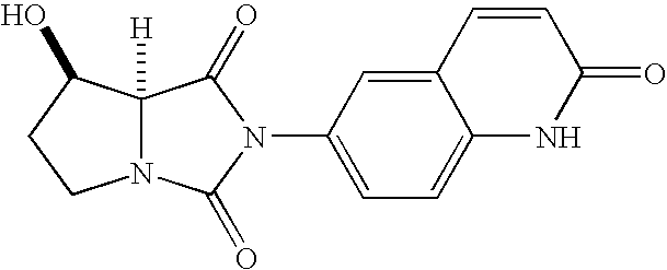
C12=CC(N3C(=O)C4([H])N(C3=O)CCC4O)=CC=C1NC(=O)C=C2
